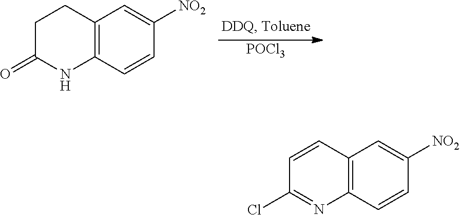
C1C(=O)NC2=C(C1)C=C([NO2])C=C2.[POCl3].C1=CC2=C(N=C1Cl)C=CC([NO2])=C2
